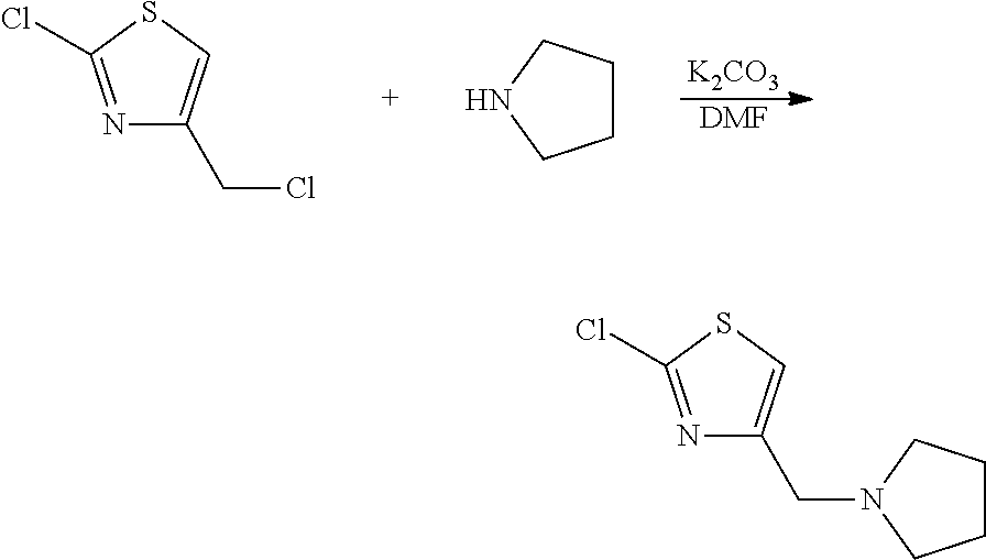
[K2CO3].[DMF].N1=C(Cl)SC=C1CCl.C1CCNC1.N1=C(Cl)SC=C1CN1CCCC1
